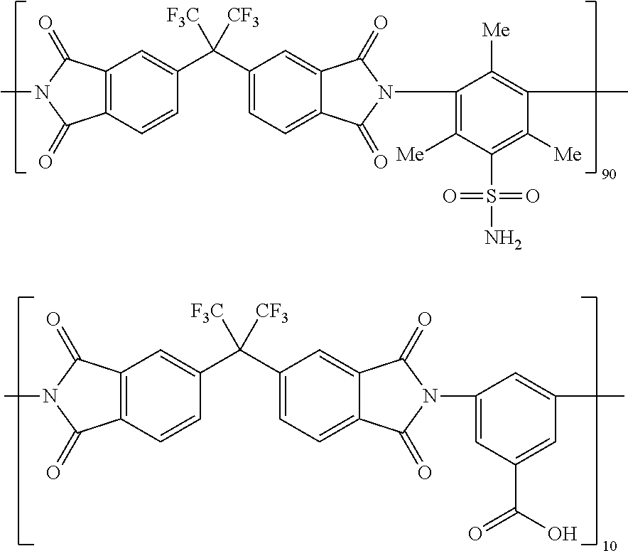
C12=C(C=CC(C([F3C])([CF3])C3=CC=C4C(=C3)C(=O)N(C3=C([Me])C(S(N)(=O)=O)=C([Me])C(C)=C3[Me])C4=O)=C1)C(=O)N(C)C2=O.C12=C(C=CC(C([F3C])([CF3])C3=CC=C4C(=C3)C(=O)N(C3=CC(C(O)=O)=CC(C)=C3)C4=O)=C1)C(=O)N(C)C2=O
